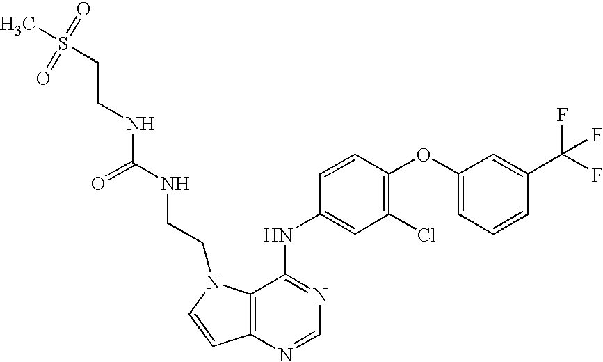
C12=C(N=CN=C1NC1=CC(Cl)=C(OC3=CC=CC(C(F)(F)F)=C3)C=C1)C=CN2CCNC(NCCS(=O)(=O)C)=O
